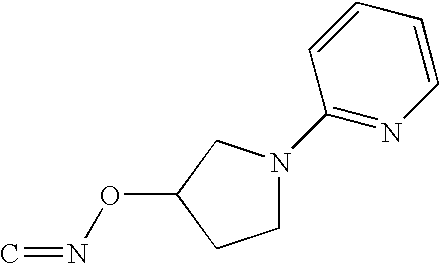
C1N(C2=NC=CC=C2)CC(ON=C)C1
